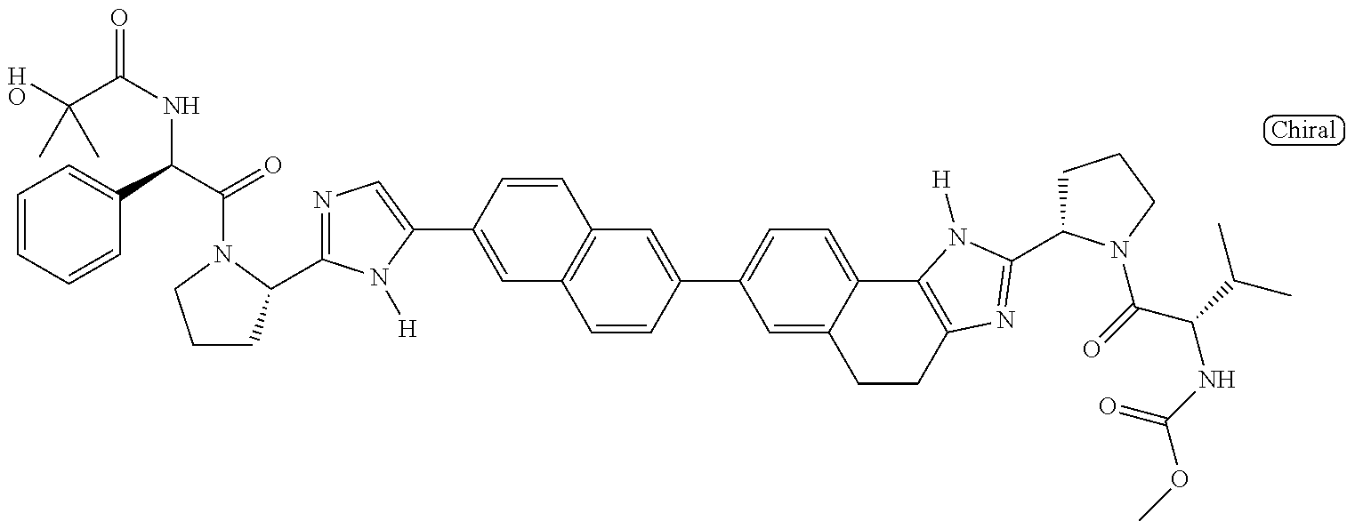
C1=CC=CC(C(NC(C(C)(C)O)=O)C(=O)N2C(C3=NC=C(C4=CC5=C(C=C4)C=C(C4=CC=C6C(=C4)CCC4=C6N([H])C(C6CCCN6C(=O)C(C(C)C)NC(OC)=O)=N4)C=C5)N3[H])CCC2)=C1
